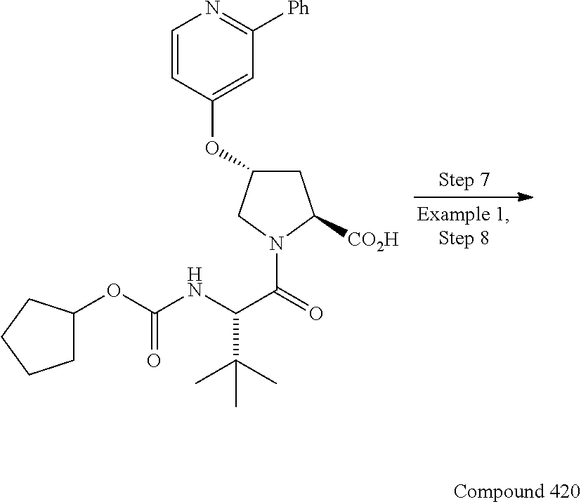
C1=CC(OC2CC([CO2H])N(C(=O)C(NC(OC3CCCC3)=O)C(C)(C)C)C2)=CC([Ph])=N1
